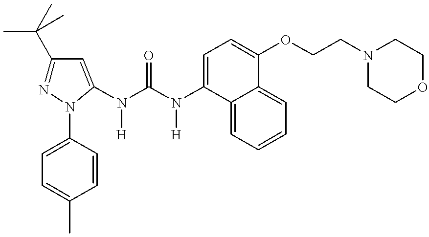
C1=C(C)C=CC(N2N=C(C(C)(C)C)C=C2N(C(N(C2=CC=C(OCCN3CCOCC3)C3=CC=CC=C32)[H])=O)[H])=C1
